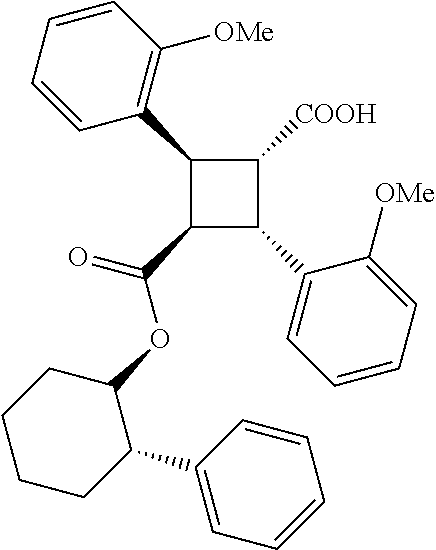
C1(C2=C([OMe])C=CC=C2)C(C(=O)OC2CCCCC2C2=CC=CC=C2)C(C2=CC=CC=C2[OMe])C1[COOH]
